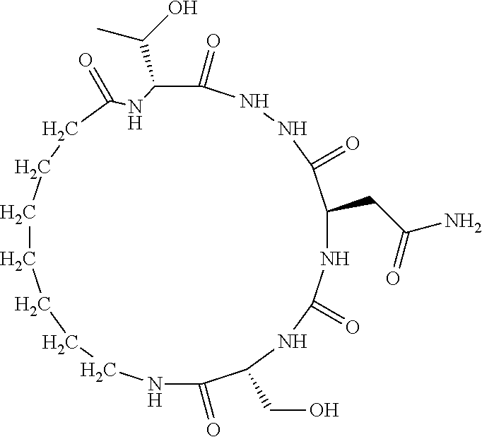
C1(=O)NNC(=O)C(CC(N)=O)NC(=O)NC(CO)C(=O)NCCCCCCCC(=O)NC1C(O)C
